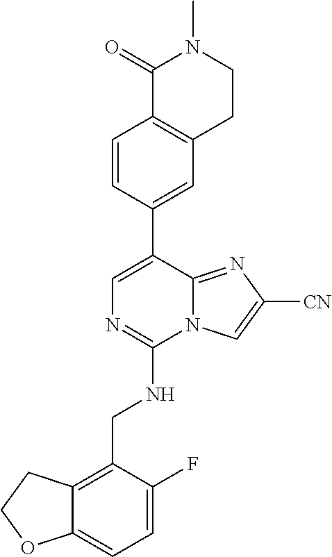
C12=CC=C(F)C(CNC3=NC=C(C4=CC5=C(C=C4)C(=O)N(C)CC5)C4=NC([CN])=CN34)=C1CCO2
